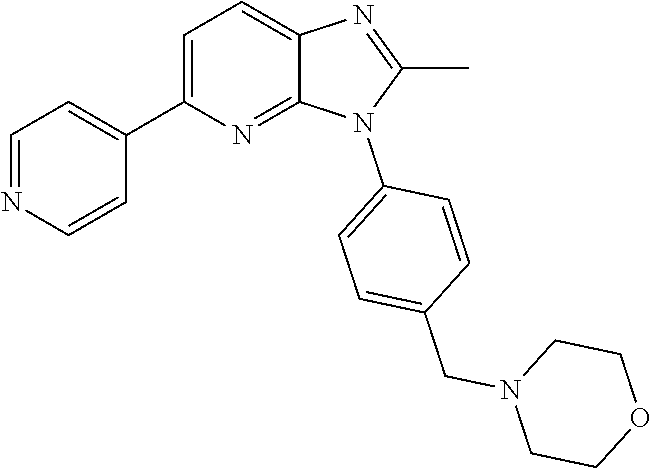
C1(C)=NC2=CC=C(C3=CC=NC=C3)N=C2N1C1=CC=C(CN2CCOCC2)C=C1
